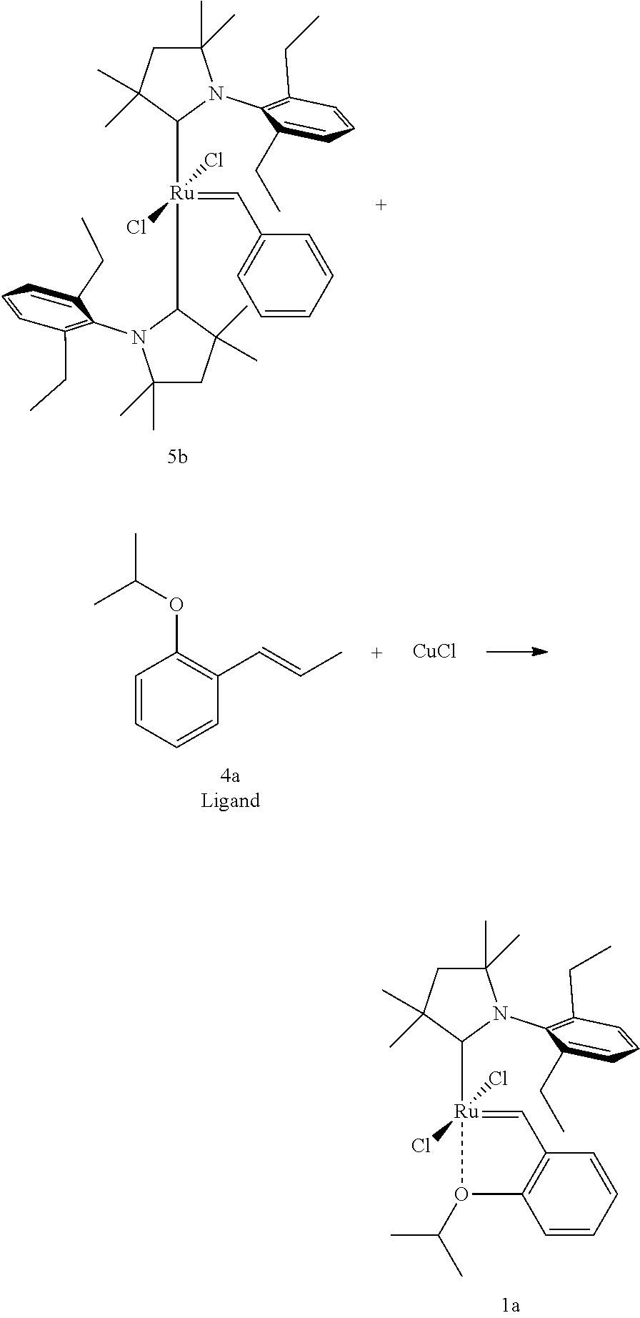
C1=[Ru](Cl)(Cl)(C2N(C3=C(CC)C=CC=C3CC)C(C)(C)CC2(C)C)O(C(C)C)C2=C1C=CC=C2.C(=[Ru](Cl)(Cl)(C1N(C2=C(CC)C=CC=C2CC)C(C)(C)CC1(C)C)C1N(C2=C(CC)C=CC=C2CC)C(C)(C)CC1(C)C)C1=CC=CC=C1.C1=CC=CC(C=CC)=C1OC(C)C.[CuCl]
